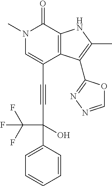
C(C1=CN(C)C(=O)C2=C1C(C1=NN=CO1)=C(C)N2)#CC(O)(C1=CC=CC=C1)C(F)(F)F
